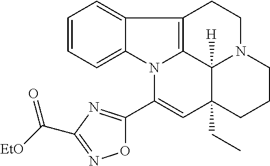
C1=CC=C2C(=C1)C1=C3N2C(C2=NC(C([EtO])=O)=NO2)=CC2(CC)C3([H])N(CC1)CCC2
